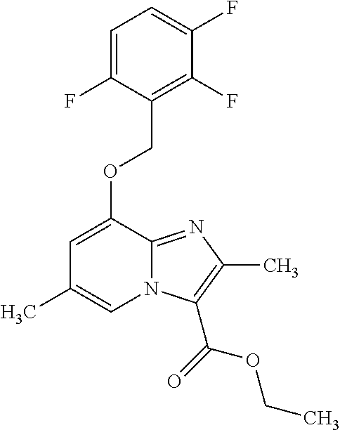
C1=C(F)C(COC2=CC(C)=CN3C2=NC(C)=C3C(=O)OCC)=C(F)C(F)=C1
